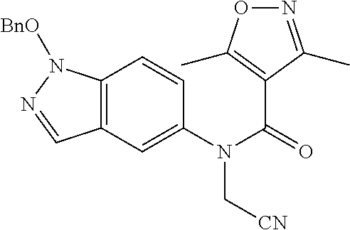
C12=C(C=C(N(C(=O)C3=C(C)ON=C3C)C[CN])C=C1)C=NN2[BnO]
